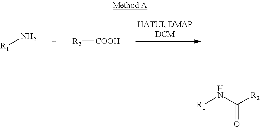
[R1]N.[R2][COOH].[R1]NC([R2])=O
